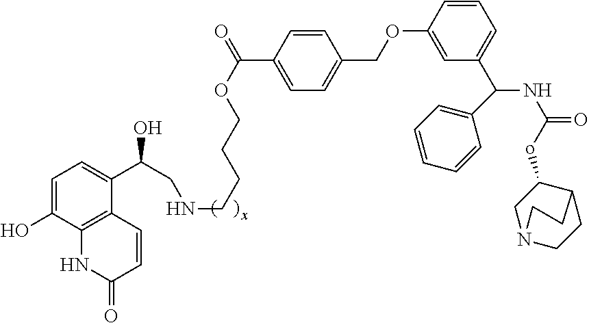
C1=C(O)C2=C(C(C(CNCCCCOC(=O)C3=CC=C(COC4=CC(C(NC(=O)oC5CN6CCC5CC6)C5=CC=CC=C5)=CC=C4)C=C3)O)=C1)C=CC(=O)N2
